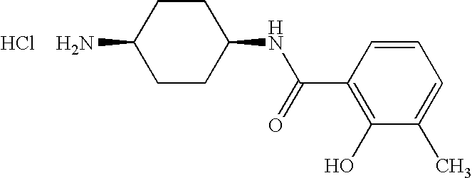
C1CC(N)CCC1NC(C1=C(O)C(C)=CC=C1)=O.Cl
